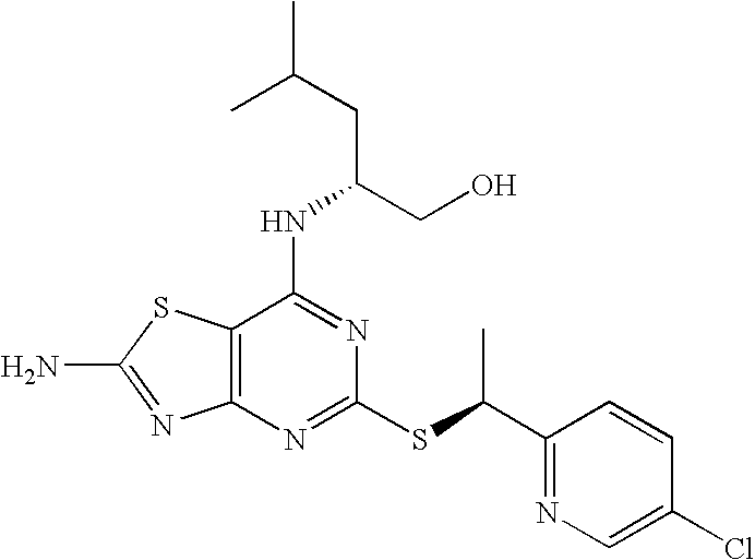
C12=C(N=C(SC(C3=NC=C(Cl)C=C3)C)N=C1NC(CC(C)C)CO)N=C(N)S2
